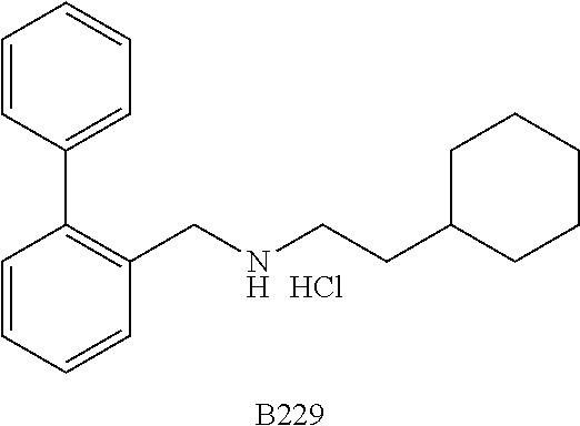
[B229].C1=CC=CC(CNCCC2CCCCC2)=C1C1=CC=CC=C1.Cl
